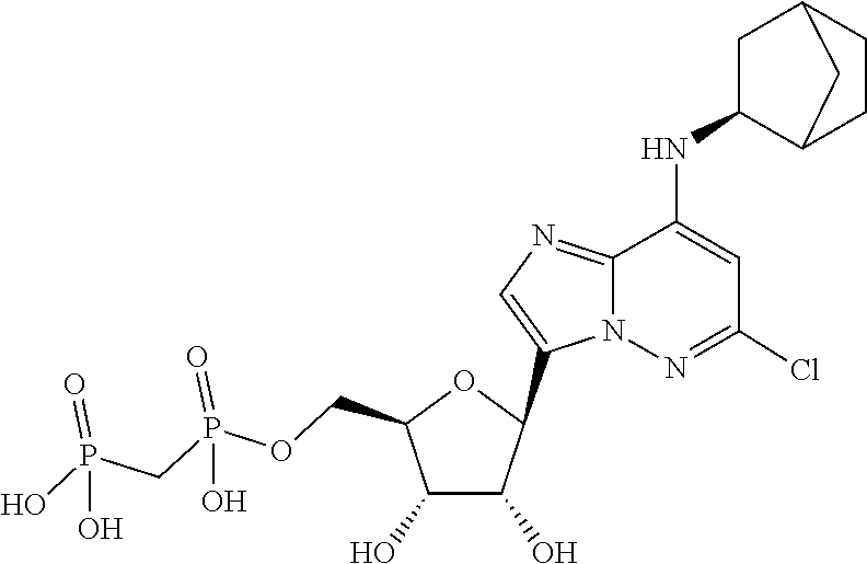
C1(C2C(O)C(O)C(COP(=O)(O)CP(=O)(O)O)O2)=CN=C2C(NC3C4CCC(C3)C4)=CC(Cl)=NN12
